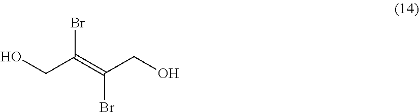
BrC(=C(CO)Br)CO
